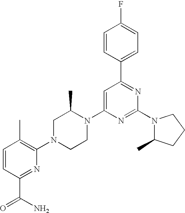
C1=CC(C2=NC(N3C(C)CCC3)=NC(N3C(C)CN(C4=C(C)C=CC(C(N)=O)=N4)CC3)=C2)=CC=C1F
